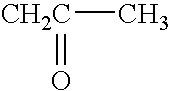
C[CH2C]=O
